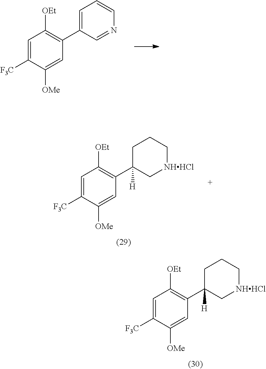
C1=C([F3C])C([OMe])=CC(C2([H])C[NHHCl]CCC2)=C1[OEt].C1=C([F3C])C([OMe])=CC(C2=CC=CN=C2)=C1[OEt].C1=C([F3C])C([OMe])=CC(C2([H])C[NHHCl]CCC2)=C1[OEt]
